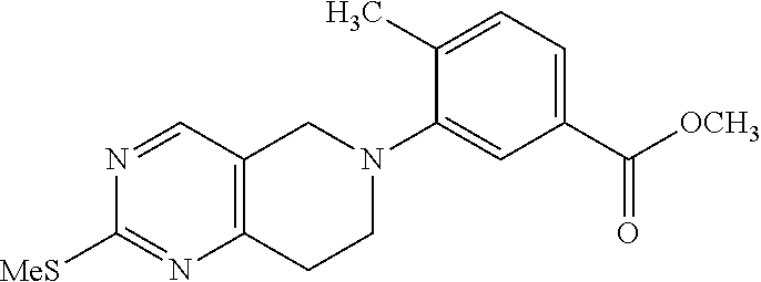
C1(C(=O)[OCH3])=CC=C(C)C(N2CC3=C(CC2)N=C([MeS])N=C3)=C1
